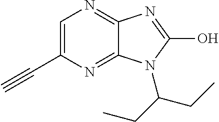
C1=C(C#C)N=C2C(=N1)N=C(O)N2C(CC)CC
